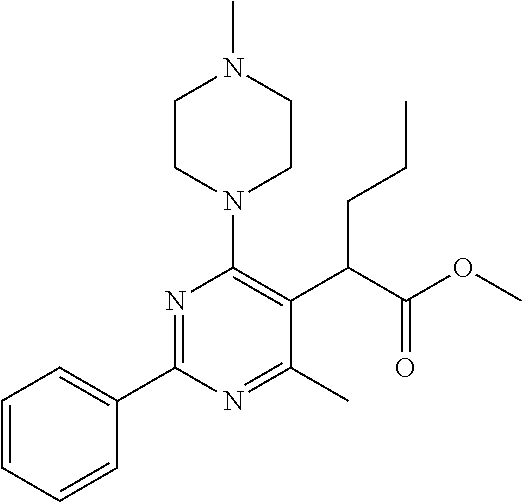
C1=CC=CC(C2=NC(N3CCN(C)CC3)=C(C(C(OC)=O)CCC)C(C)=N2)=C1
